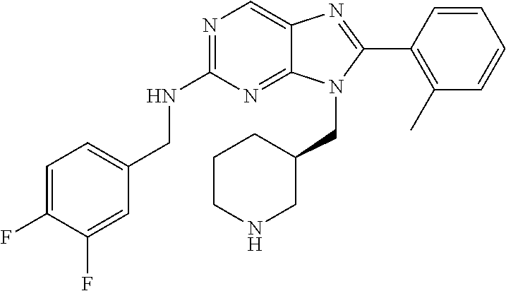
C1=C(F)C(F)=CC(CNC2=NC=C3C(=N2)N(CC2CCCNC2)C(C2=C(C)C=CC=C2)=N3)=C1
